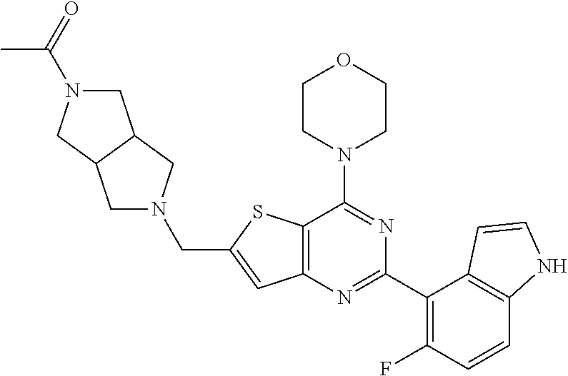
C12=C(N=C(C3=C(F)C=CC4=C3C=CN4)N=C1N1CCOCC1)C=C(CN1CC3C(C1)CN(C(=O)C)C3)S2
